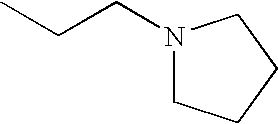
CCCN1CCCC1
